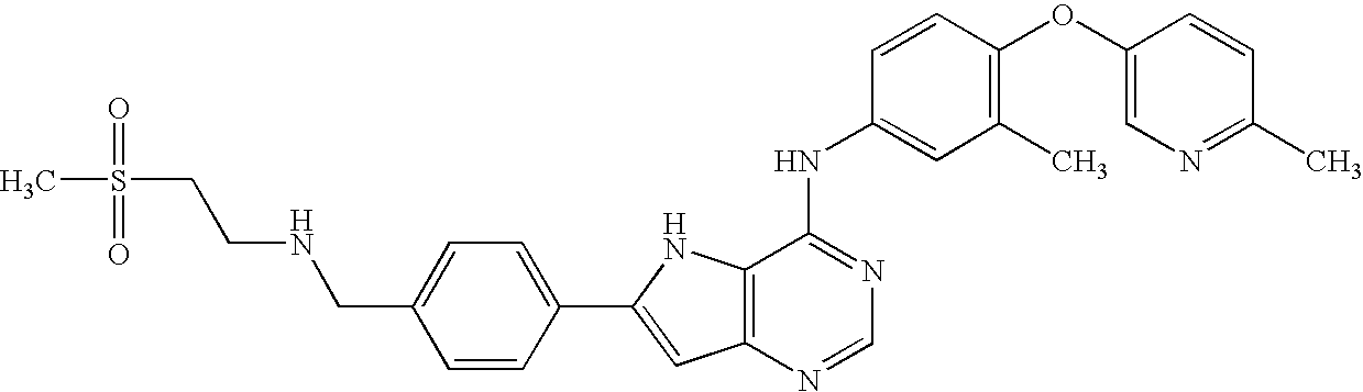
C1(C2=CC3=C(N2)C(NC2=CC(C)=C(OC4=CN=C(C)C=C4)C=C2)=NC=N3)=CC=C(CNCCS(=O)(=O)C)C=C1
